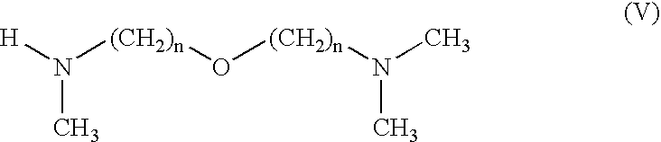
[H]N([(CH2)n]O[(CH2)n]N(C)C)C
